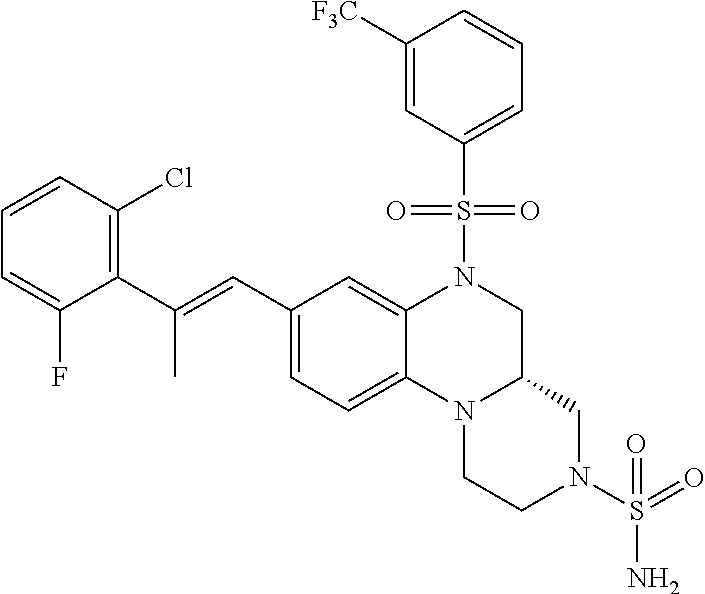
C1CN2C3=CC=C(C=C(C4=C(Cl)C=CC=C4F)C)C=C3N(S(C3=CC=CC([F3C])=C3)(=O)=O)CC2CN1S(N)(=O)=O
